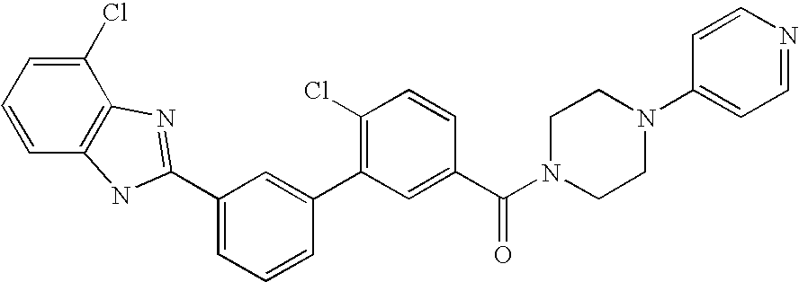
C1(Cl)=C(C2=CC(C3=NC4=C(C=CC=C4Cl)N3)=CC=C2)C=C(C(N2CCN(C3=CC=NC=C3)CC2)=O)C=C1
